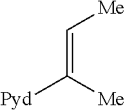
C(=C([Pyd])[Me])[Me]
